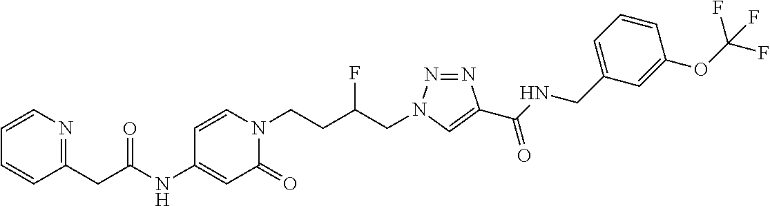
C1=C(NC(CC2=NC=CC=C2)=O)C=CN(CCC(CN2N=NC(C(NCC3=CC=CC(OC(F)(F)F)=C3)=O)=C2)F)C1=O
